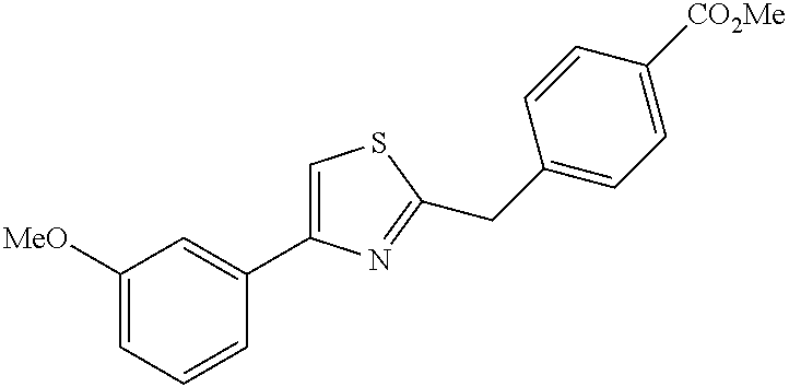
C1([MeO])=CC=CC(C2=CSC(CC3=CC=C([CO2Me])C=C3)=N2)=C1
